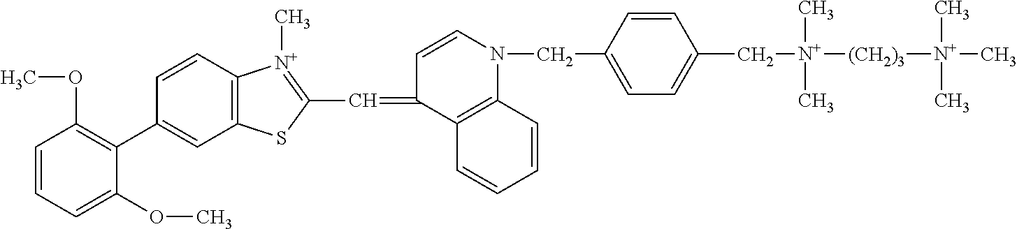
C1=CC=C(OC)C(C2=CC3=C(C=C2)[N+](C)=C(C=C2C4=C(N(CC5=CC=C(C[N+](C)(C)[(CH2)3][N+](C)(C)C)C=C5)C=C2)C=CC=C4)S3)=C1OC
